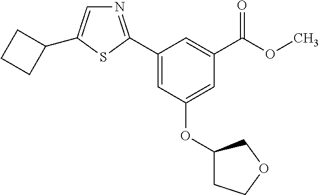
N1=C(C2=CC(OC3CCOC3)=CC(C(OC)=O)=C2)SC(C2CCC2)=C1
